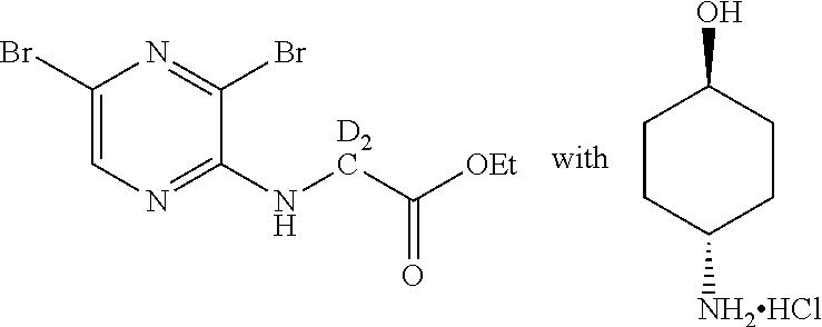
C1(Br)=CN=C(N[D2C]C([OEt])=O)C(Br)=N1.C1CC([NH2HCl])CCC1O
